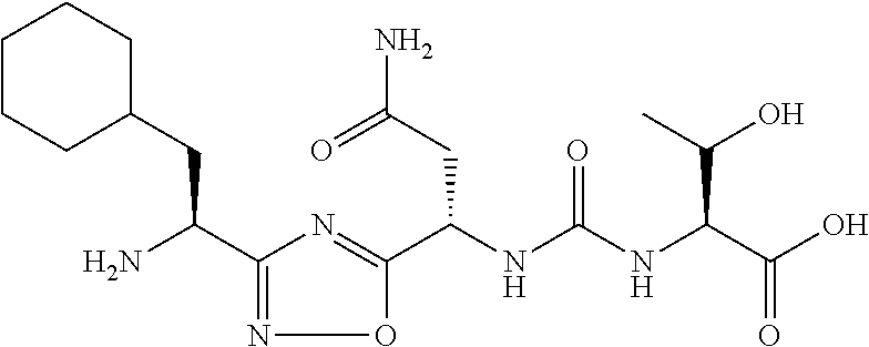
C(NC(NC(C(O)=O)C(O)C)=O)(C1=NC(C(N)CC2CCCCC2)=NO1)CC(N)=O
